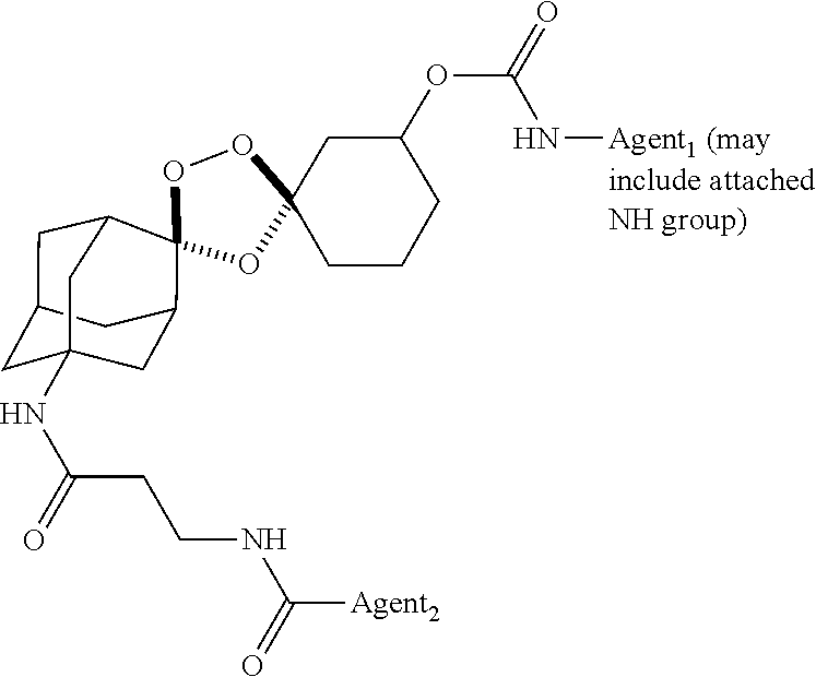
O1C2(CCCC(OC(N[Agent1 (may])=O)C2)OC2(O1)C1CC3CC(NC(CCNC([Agent2])=O)=O)(CC2C3)C1
